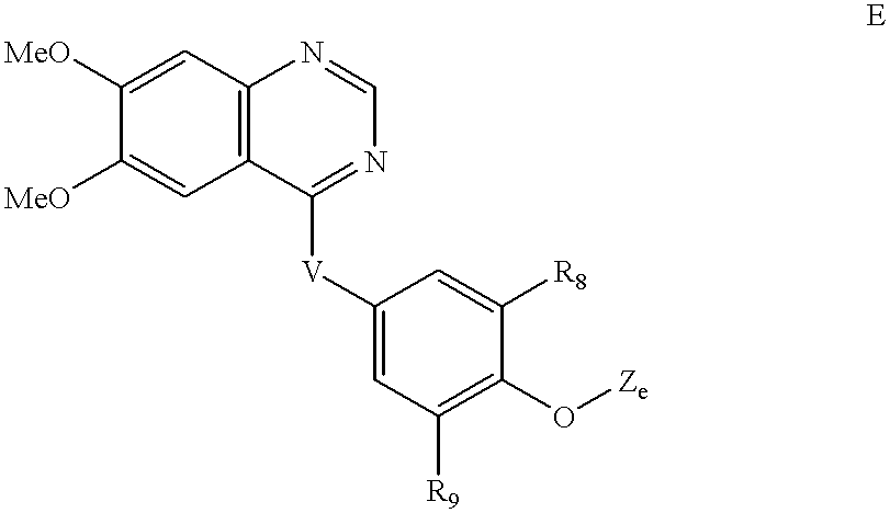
C12=C(C=C([MeO])C([MeO])=C1)N=CN=C2[V]C1=CC([R9])=C(O[Ze])C([R8])=C1
